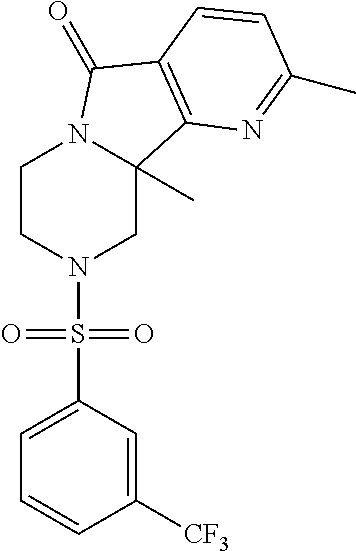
C1CN(S(C2=CC=CC([CF3])=C2)(=O)=O)CC2(C)N1C(=O)C1=C2N=C(C)C=C1
